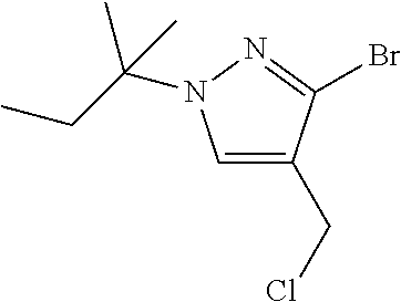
C1=C(CCl)C(Br)=NN1C(CC)(C)C
